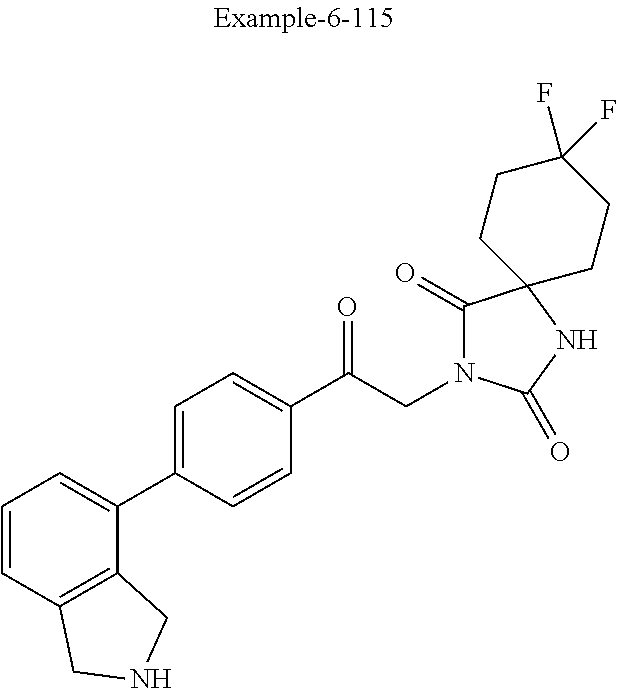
C1=CC=C(C2=CC=C(C(CN3C(=O)C4(NC3=O)CCC(F)(F)CC4)=O)C=C2)C2=C1CNC2
